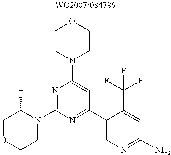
N1=C(N2C(C)COCC2)N=C(C2=CN=C(N)C=C2C(F)(F)F)C=C1N1CCOCC1
